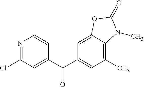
C1=C2C(=C(C)C=C1C(C1=CC(Cl)=NC=C1)=O)N(C)C(=O)O2
